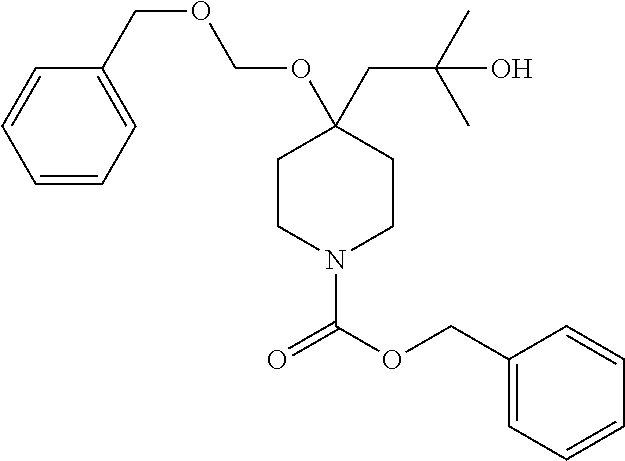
C1(COCOC2(CC(O)(C)C)CCN(C(=O)OCC3=CC=CC=C3)CC2)=CC=CC=C1
